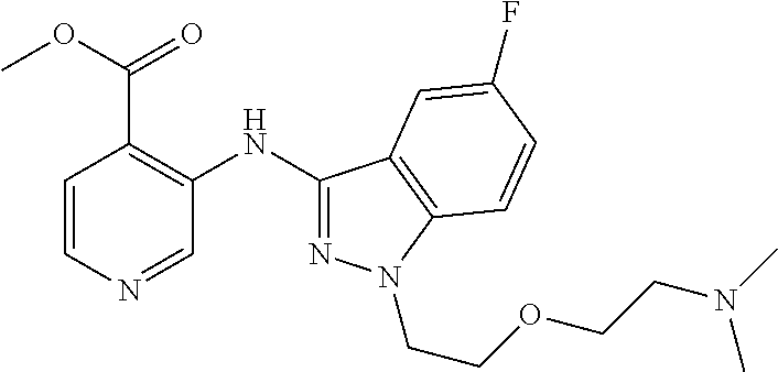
O(C(=O)C1=C(NC2=NN(CCOCCN(C)C)C3=C2C=C(F)C=C3)C=NC=C1)C
